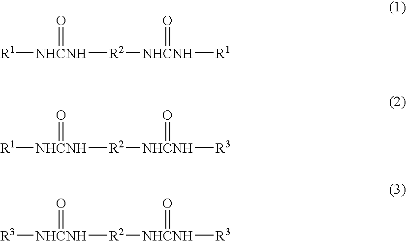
[R1][NHCNH](=O)[R2][NHCNH](=O)[R1].[R1][NHCNH](=O)[R2][NHCNH](=O)[R3].[R3][NHCNH](=O)[R2][NHCNH](=O)[R3]
